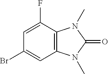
C12=C(C(F)=CC(Br)=C1)N(C)C(=O)N2C
